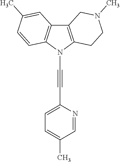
C12=C(N(C#CC3=CC=C(C)C=N3)C3=C1C=C(C)C=C3)CCN(C)C2
